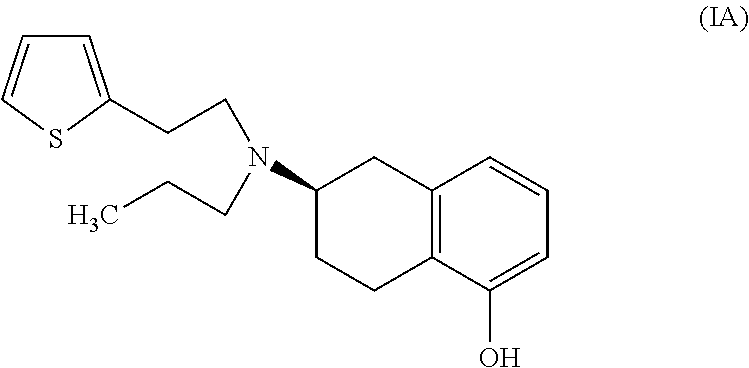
C12=C(C(O)=CC=C1)CCC(N(CCC)CCC1=CC=CS1)C2
